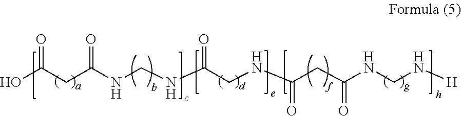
OC(CC(NCNC(CNC(CC(NCN[H])=O)=O)=O)=O)=O
